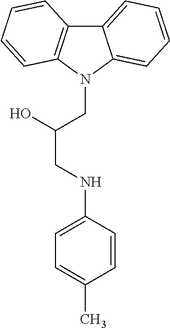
C12=CC=CC=C1N(CC(CNC1=CC=C(C)C=C1)O)C1=C2C=CC=C1
